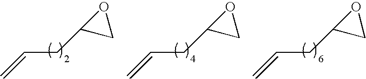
C(CC1CO1)=C.C(CC1CO1)=C.C(CC1CO1)=C
